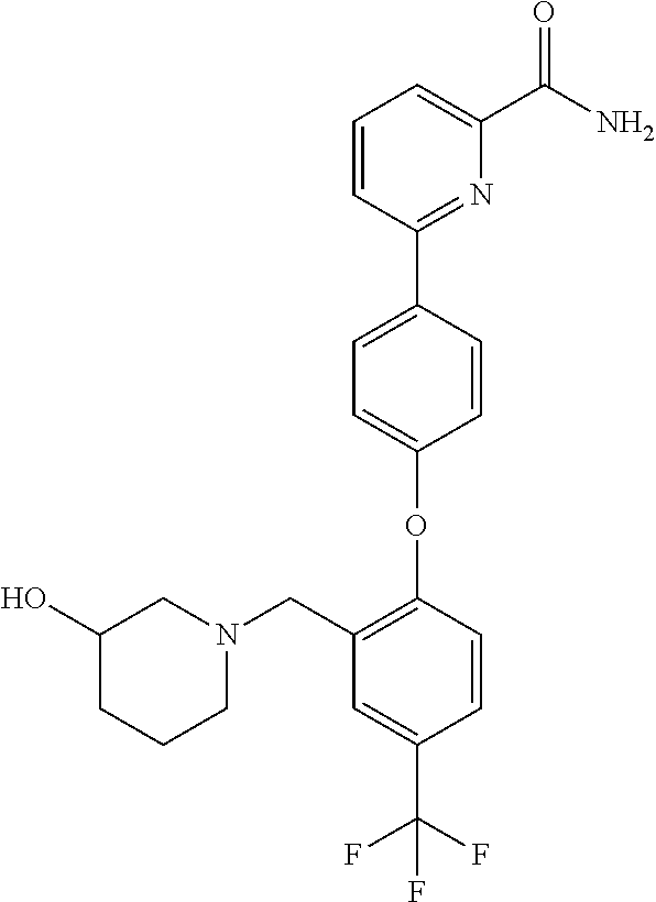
O(C1=CC=C(C2=NC(C(=O)N)=CC=C2)C=C1)C1=C(CN2CC(O)CCC2)C=C(C(F)(F)F)C=C1
